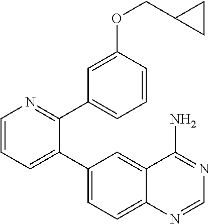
C1=CC=C(C2=CC=C3C(=C2)C(N)=NC=N3)C(C2=CC=CC(OCC3CC3)=C2)=N1
